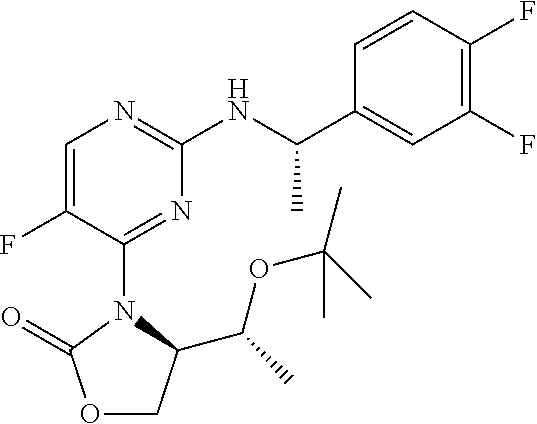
O1CC(C(C)OC(C)(C)C)N(C2=NC(NC(C3=CC(F)=C(F)C=C3)C)=NC=C2F)C1=O
